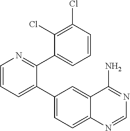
C1=CC=C(C2=CC=C3C(=C2)C(N)=NC=N3)C(C2=CC=CC(Cl)=C2Cl)=N1
